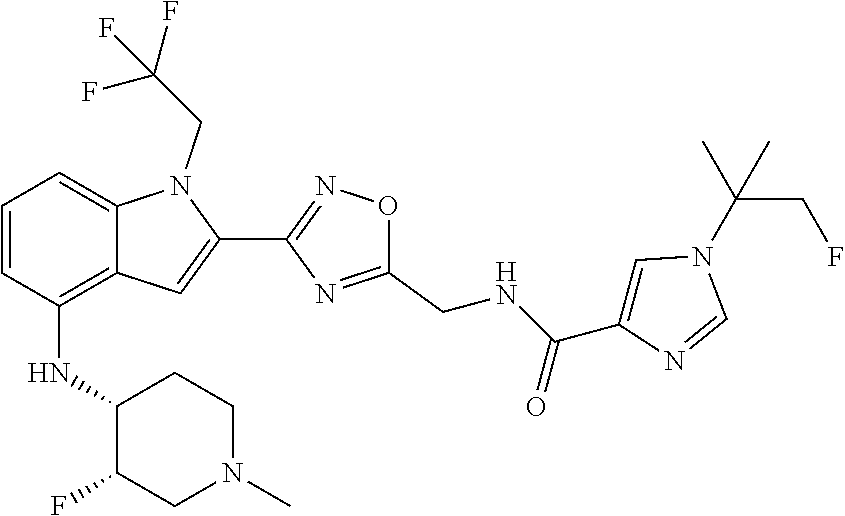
C1=CC(NC2C(F)CN(C)CC2)=C2C(=C1)N(CC(F)(F)F)C(C1=NOC(CNC(C3=CN(C(CF)(C)C)C=N3)=O)=N1)=C2
